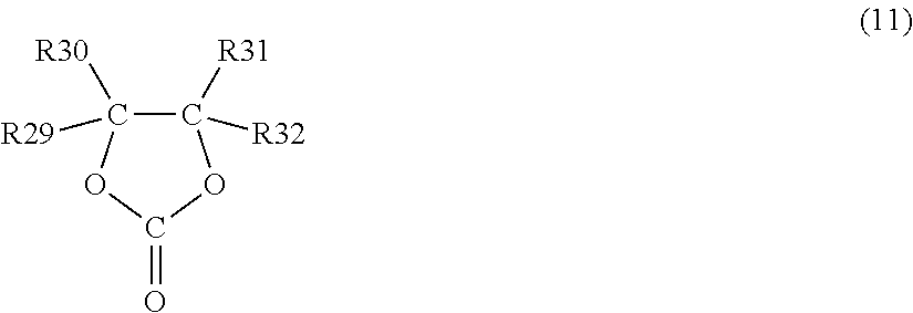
C1([R31])([R32])C([R29])([R30])OC(=O)O1
